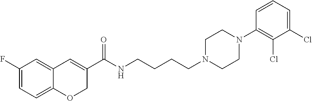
C1(F)=CC=C2C(=C1)C=C(C(NCCCCN1CCN(C3=C(Cl)C(Cl)=CC=C3)CC1)=O)CO2
